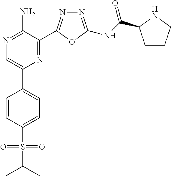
N1=C(NC(=O)C2CCCN2)OC(C2=NC(C3=CC=C(S(C(C)C)(=O)=O)C=C3)=CN=C2N)=N1
